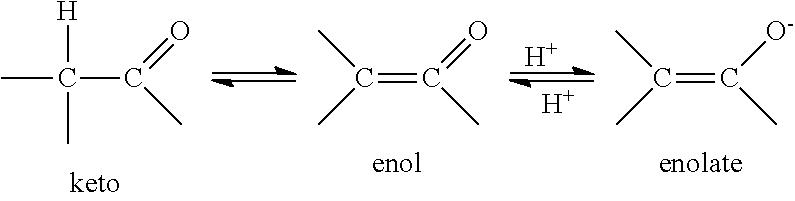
[H].[H].CC(C(C)=O)([H])C.C(=C(C)=O)(C)C.C(=C(C)[O-])(C)C
